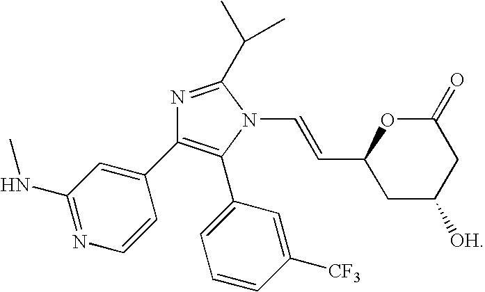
N1=C(C(C)C)N(C=CC2CC([OH])CC(=O)O2)C(C2=CC=CC([CF3])=C2)=C1C1=CC(NC)=NC=C1
